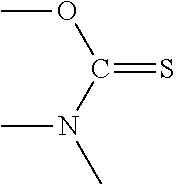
C(OC)(=S)N(C)C
